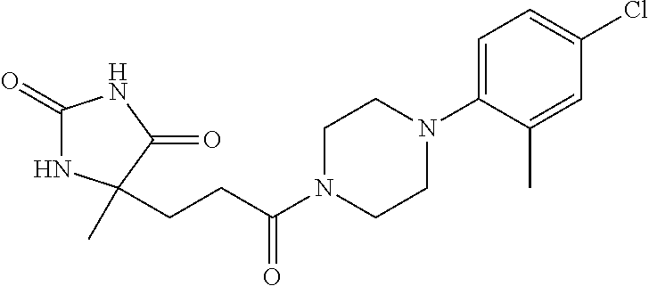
C1(=O)NC(C)(CCC(N2CCN(C3=CC=C(Cl)C=C3C)CC2)=O)C(=O)N1
